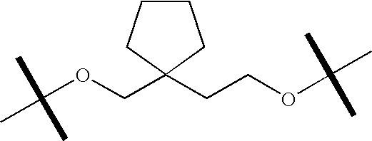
C(OCC1(CCOC(C)(C)C)CCCC1)(C)(C)C
